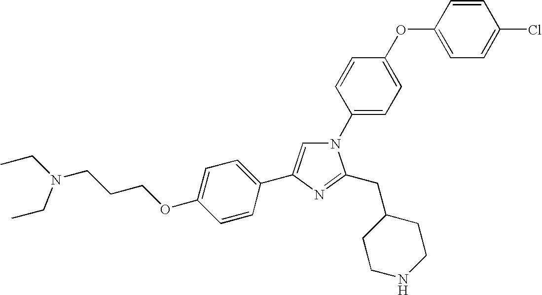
C1=CC(N2C=C(C3=CC=C(OCCCN(CC)CC)C=C3)N=C2CC2CCNCC2)=CC=C1OC1=CC=C(Cl)C=C1
